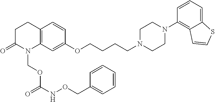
C1C(=O)N(COC(=O)NOCC2=CC=CC=C2)C2=C(C1)C=CC(OCCCCN1CCN(C3=C4C(=CC=C3)SC=C4)CC1)=C2
